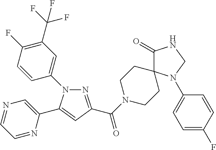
N1=C(C(=O)N2CCC3(CC2)C(=O)NCN3C2=CC=C(F)C=C2)C=C(C2=CN=CC=N2)N1C1=CC(C(F)(F)F)=C(F)C=C1
